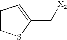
C1(C[X2])=CC=CS1
